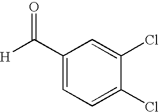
[H]C(=O)C1=CC=C(Cl)C(Cl)=C1
